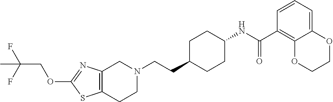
C12=C(CCN(CCC3CCC(NC(C4=C5C(=CC=C4)OCCO5)=O)CC3)C1)SC(OCC(F)(F)C)=N2
